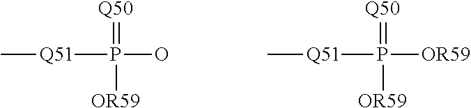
[Q51](P(=[Q50])(O)[OR59])C.[Q51](P(=[Q50])([OR59])[OR59])C
